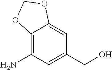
C12=C(N)C=C(CO)C=C1OCO2
